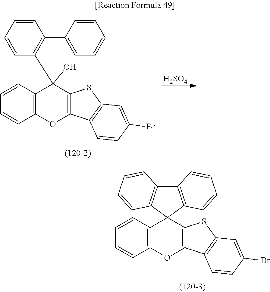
C1=CC2=C(C=C1)OC1=C(C23C2=C(C4=C3C=CC=C4)C=CC=C2)SC2=C1C=CC(Br)=C2.C1=CC2=C(C=C1)OC1=C(C2(O)C2=C(C3=CC=CC=C3)C=CC=C2)SC2=C1C=CC(Br)=C2.[H2SO4]
